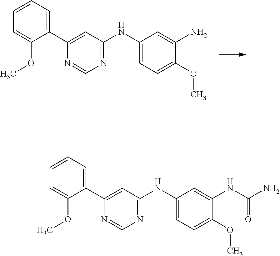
C1(C2=CC(NC3=CC=C(OC)C(N)=C3)=NC=N2)=CC=CC=C1OC.C1(C2=CC(NC3=CC=C(OC)C(NC(N)=O)=C3)=NC=N2)=CC=CC=C1OC
